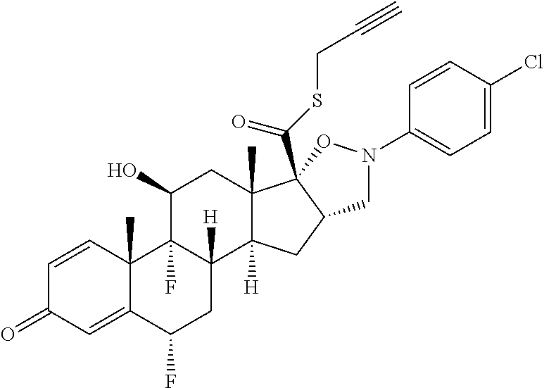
C1=CC2(C)C(=CC1=O)C(F)CC1([H])C2(F)C(O)CC2(C)C1([H])CC1C2(C(SCC#C)=O)ON(C2=CC=C(Cl)C=C2)C1
